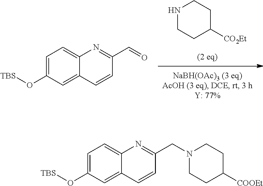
N1CCC([CO2Et])CC1.C1=C(O[TBS])C=C2C(=C1)N=C(C=O)C=C2.C1=C(O[TBS])C=C2C(=C1)N=C(CN1CCC([COOEt])CC1)C=C2
